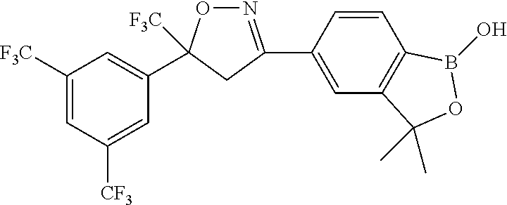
C1(C2=NOC(C3=CC([F3C])=CC([CF3])=C3)([F3C])C2)=CC2=C(C=C1)B(O)OC2(C)C
